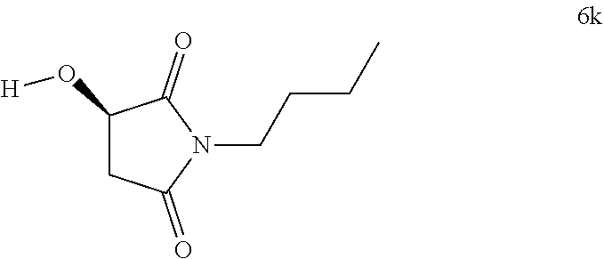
C(N1C(=O)C(O[H])CC1=O)CCC
